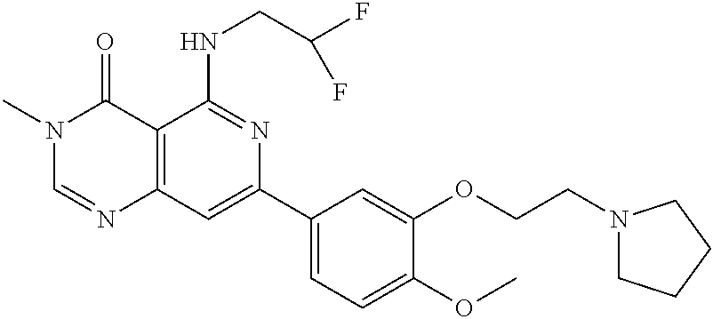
C12=C(C=C(C3=CC=C(OC)C(OCCN4CCCC4)=C3)N=C1NCC(F)F)N=CN(C)C2=O
